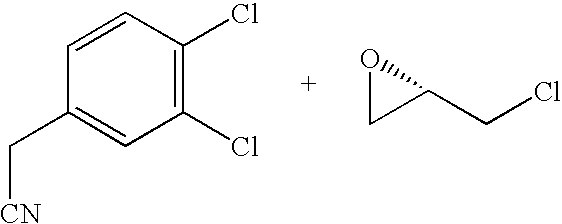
C1=CC(C[CN])=CC(Cl)=C1Cl.O1CC1CCl
